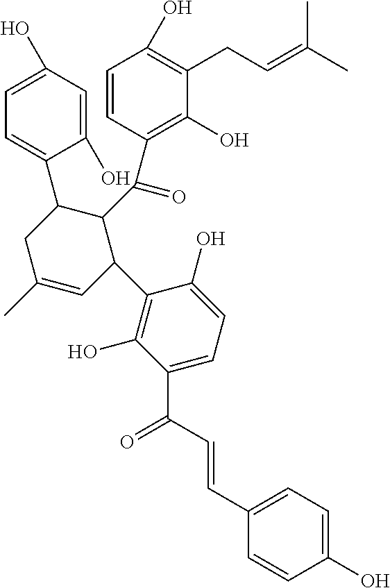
C1(C(=O)C2=C(O)C(CC=C(C)C)=C(O)C=C2)C(C2=CC=C(O)C=C2O)CC(C)=CC1C1=C(O)C(C(C=CC2=CC=C(O)C=C2)=O)=CC=C1O
